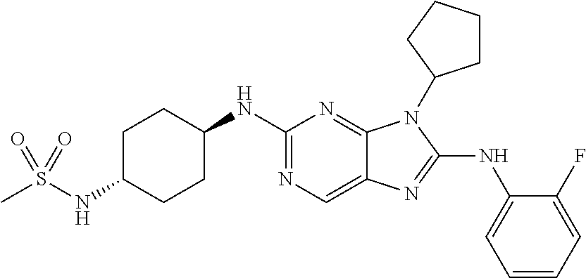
C1(NC2CCC(NS(=O)(C)=O)CC2)=NC=C2C(=N1)N(C1CCCC1)C(NC1=CC=CC=C1F)=N2
